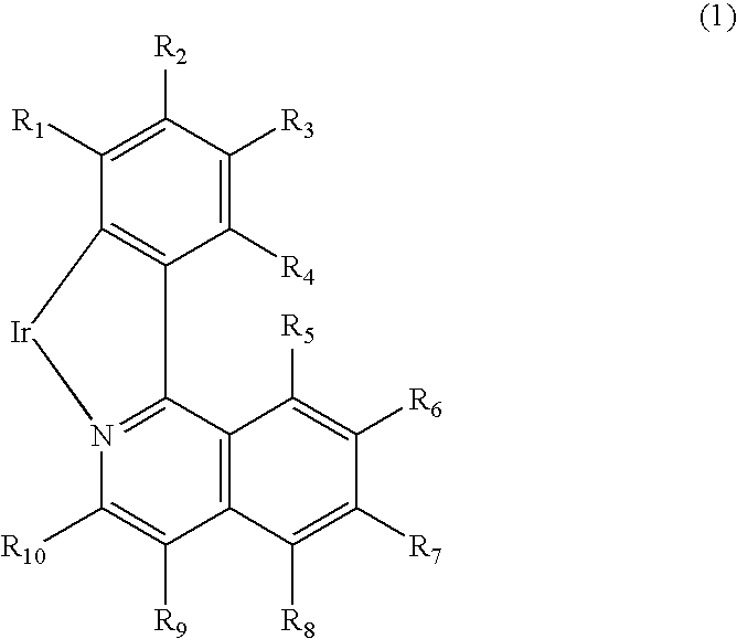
C1([R4])=C([R3])C([R2])=C([R1])C2=C1C1=N(C([R10])=C([R9])C3=C1C([R5])=C([R6])C([R7])=C3[R8])[Ir]2
